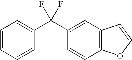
C1=CC=CC(C(C2=CC3=C(C=C2)OC=C3)(F)F)=C1
